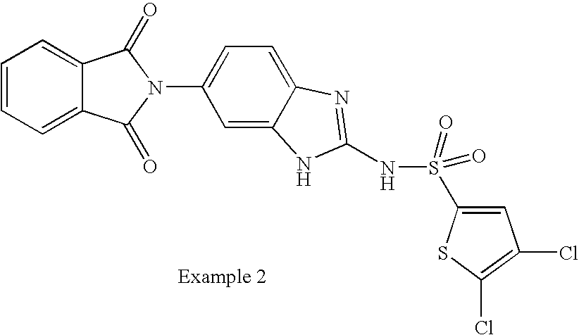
C1=CC=C2C(=C1)C(=O)N(C1=CC=C3C(=C1)NC(NS(=O)(=O)C1=CC(Cl)=C(Cl)S1)=N3)C2=O
